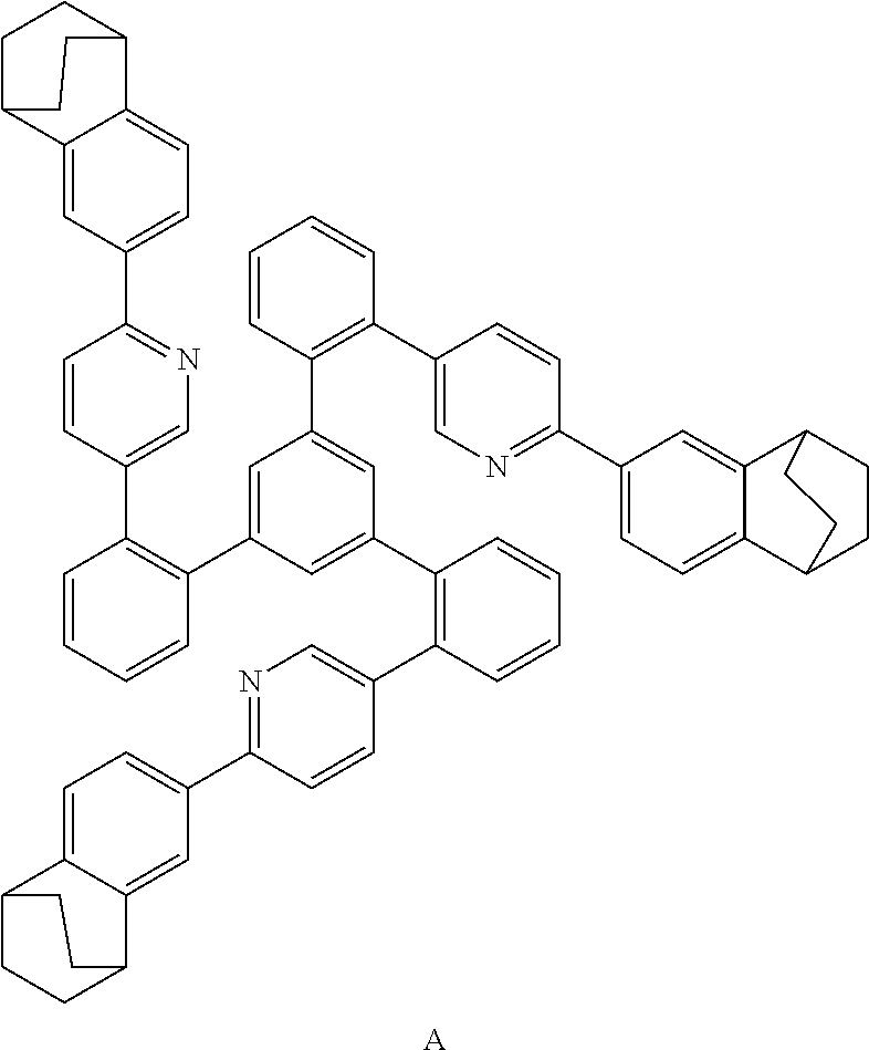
C1=CC=CC(C2=CC(C3=C(C4=CN=C(C5=CC=C6C(=C5)C5CCC6CC5)C=C4)C=CC=C3)=CC(C3=C(C4=CN=C(C5=CC=C6C(=C5)C5CCC6CC5)C=C4)C=CC=C3)=C2)=C1C1=CN=C(C2=CC=C3C(=C2)C2CCC3CC2)C=C1.[A]
